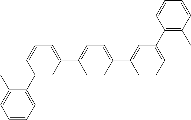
C1=CC(C2=CC=CC(C3=CC=CC=C3C)=C2)=CC=C1C1=CC(C2=C(C)C=CC=C2)=CC=C1
